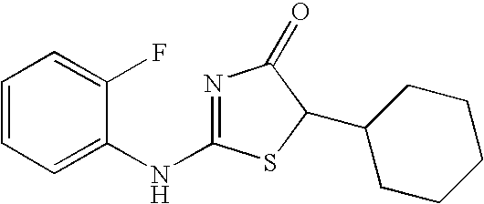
N1=C(NC2=CC=CC=C2F)SC(C2CCCCC2)C1=O
